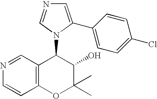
N1=CC2=C(C=C1)OC(C)(C)C(O)C2N1C(C2=CC=C(Cl)C=C2)=CN=C1
